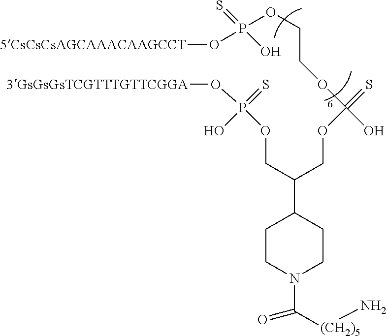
[5CsCsCsAGCAAACAAGCCT]OP(OCCOC(O)(=S)OCC(C1CCN(C(=O)[(CH2)5]N)CC1)COP(O[3GsGsGsTCGTTTGTTCGGA])(=S)O)(=S)O
